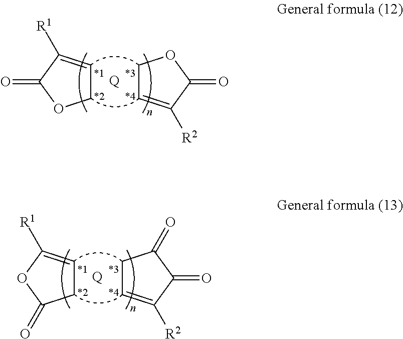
C1C=C([R2])C(=O)O1.C1C=C([R1])C(=O)O1.[Q].[Q].C1C=C([R1])OC1=O.C1C=C([R2])C(=O)C1=O
